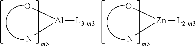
O[Al]([L3-m3])N.O[Zn]([L2-m3])N
